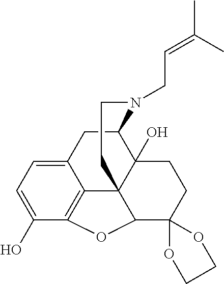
C12CC3=CC=C(O)C4=C3C3(C1(O)CCC1(C3O4)OCCO1)CCN2CC=C(C)C
